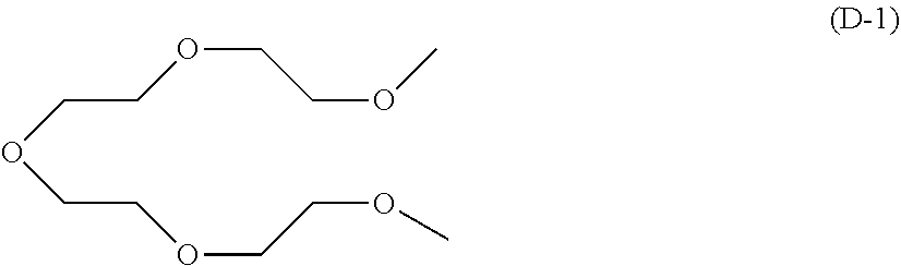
O(CCOCCOC)CCOCCOC
